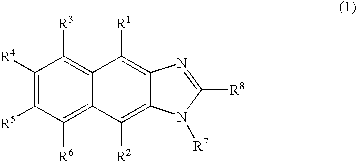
C1([R4])=C([R5])C([R6])=C2C(=C1[R3])C([R1])=C1C(=C2[R2])N([R7])C([R8])=N1
